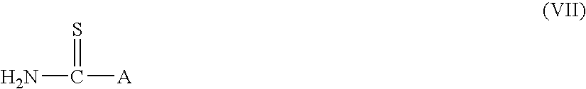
NC([A])=S
